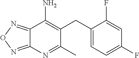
C12=NON=C1N=C(C)C(CC1=CC=C(F)C=C1F)=C2N
